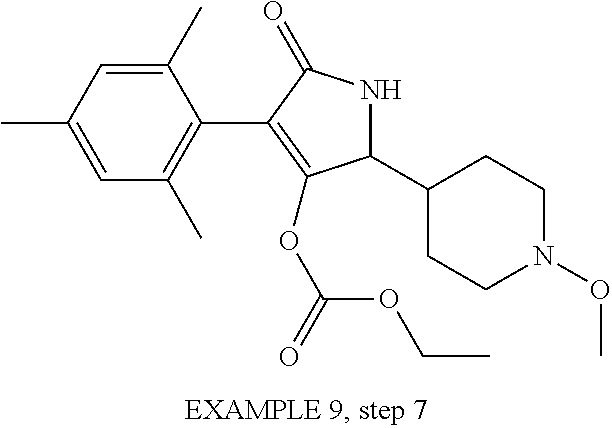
C1(C)=CC(C)=CC(C)=C1C1=C(OC(OCC)=O)C(C2CCN(OC)CC2)NC1=O
